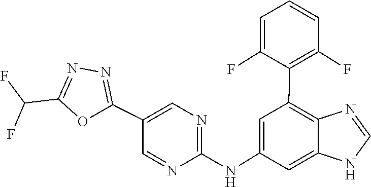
N1C=NC2=C(C3=C(F)C=CC=C3F)C=C(NC3=NC=C(C4=NN=C(C(F)F)O4)C=N3)C=C12
